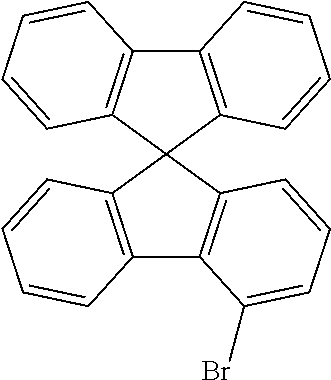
C12=C(C=CC=C1)C1(C3=C2C=CC=C3)C2=C(C3=C1C=CC=C3)C(Br)=CC=C2
